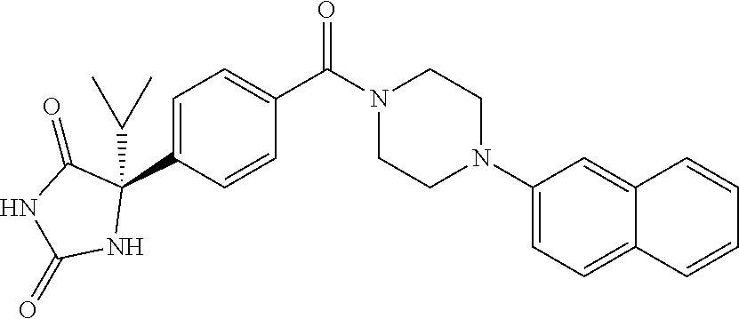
C1=C(C2(C(C)C)C(=O)NC(=O)N2)C=CC(C(N2CCN(C3=CC=C4C(=C3)C=CC=C4)CC2)=O)=C1
